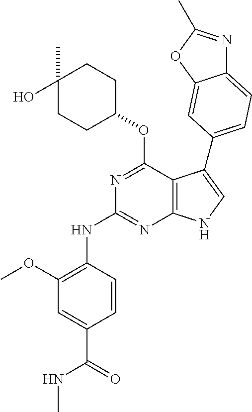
N(C1=NC2=C(C(OC3CCC(C)(O)CC3)=N1)C(C1=CC=C3N=C(C)OC3=C1)=CN2)C1=C(OC)C=C(C(=O)NC)C=C1
